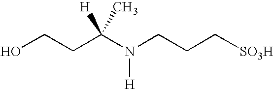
C(CC(N(CCC[SO3H])[H])([H])C)O
